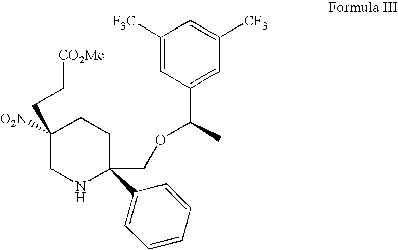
C1([O2N])(CC[CO2Me])CNC(COC(C)C2=CC([CF3])=CC([F3C])=C2)(C2=CC=CC=C2)CC1
